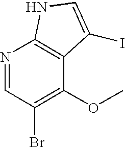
N1=CC(Br)=C(OC)C2=C1NC=C2I
